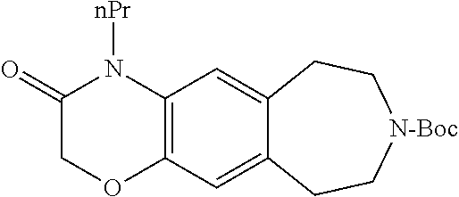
C1(=O)COC2=C(N1[nPr])C=C1C(=C2)CC[N-Boc]CC1
